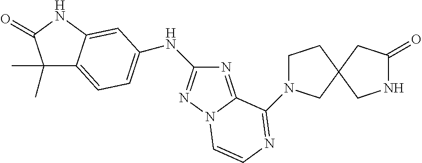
C1(C)(C)C2=CC=C(NC3=NN4C(=N3)C(N3CCC5(C3)CC(=O)NC5)=NC=C4)C=C2NC1=O
